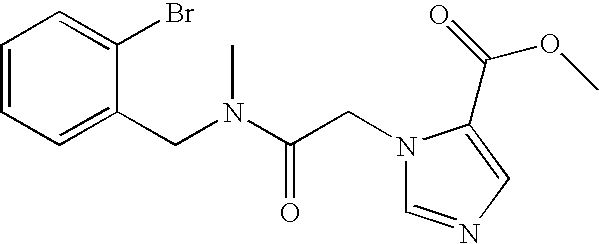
C1=CC=C(CN(C(CN2C=NC=C2C(=O)OC)=O)C)C(Br)=C1
